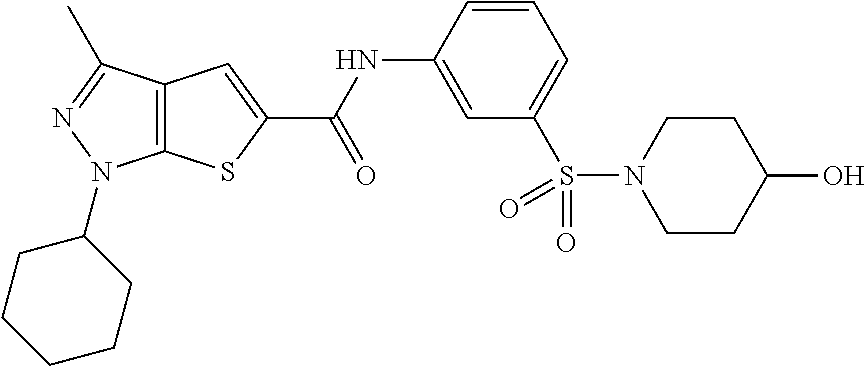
C1=C(NC(=O)C2=CC3=C(S2)N(C2CCCCC2)N=C3C)C=CC=C1S(N1CCC(O)CC1)(=O)=O
